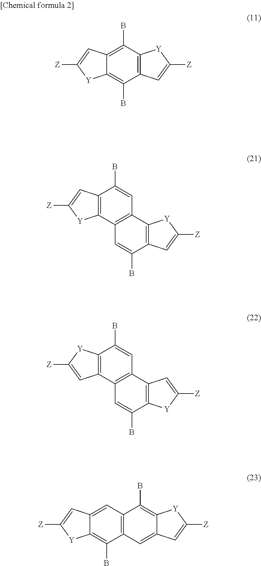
C12=C(C(B)=C3C(=C1B)[Y]C([Z])=C3)[Y]C([Z])=C2.C1=C(B)C2=C([Y]C([Z])=C2)C2=C1C1=C(C(B)=C2)C=C([Z])[Y]1.C1=C(B)C2=C(C=C([Z])[Y]2)C2=C1C1=C(C(B)=C2)[Y]C([Z])=C1.C1=C2C(=C(B)C3=C1C(B)=C1C(=C3)C=C([Z])[Y]1)[Y]C([Z])=C2
